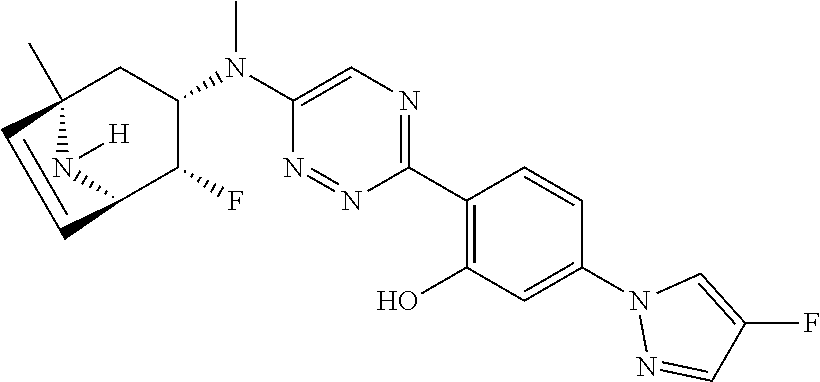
C1(C2=C(O)C=C(N3N=CC(F)=C3)C=C2)=NC=C(N(C2CC3(C)N([H])C(C2F)C=C3)C)N=N1
